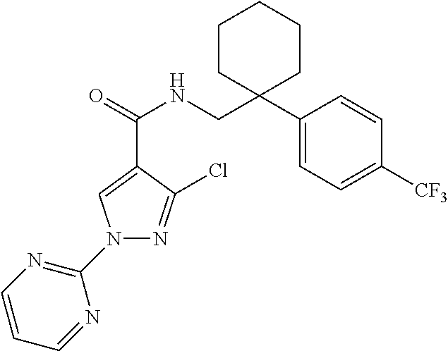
N1(C2=NC=CC=N2)N=C(Cl)C(C(NCC2(C3=CC=C([CF3])C=C3)CCCCC2)=O)=C1
